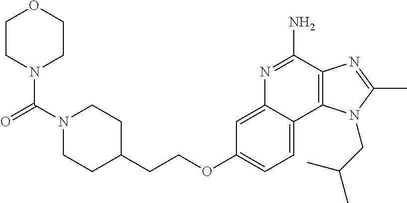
N1(C(=O)N2CCOCC2)CCC(CCOC2=CC=C3C(=C2)N=C(N)C2=C3N(CC(C)C)C(C)=N2)CC1
